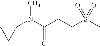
C1(N(C(CCS(C)(=O)=O)=O)C)CC1
